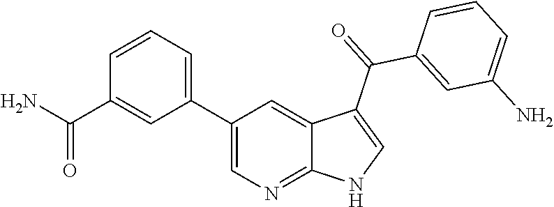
C1(C2=CC=CC(C(N)=O)=C2)=CN=C2C(=C1)C(C(=O)C1=CC(N)=CC=C1)=CN2
